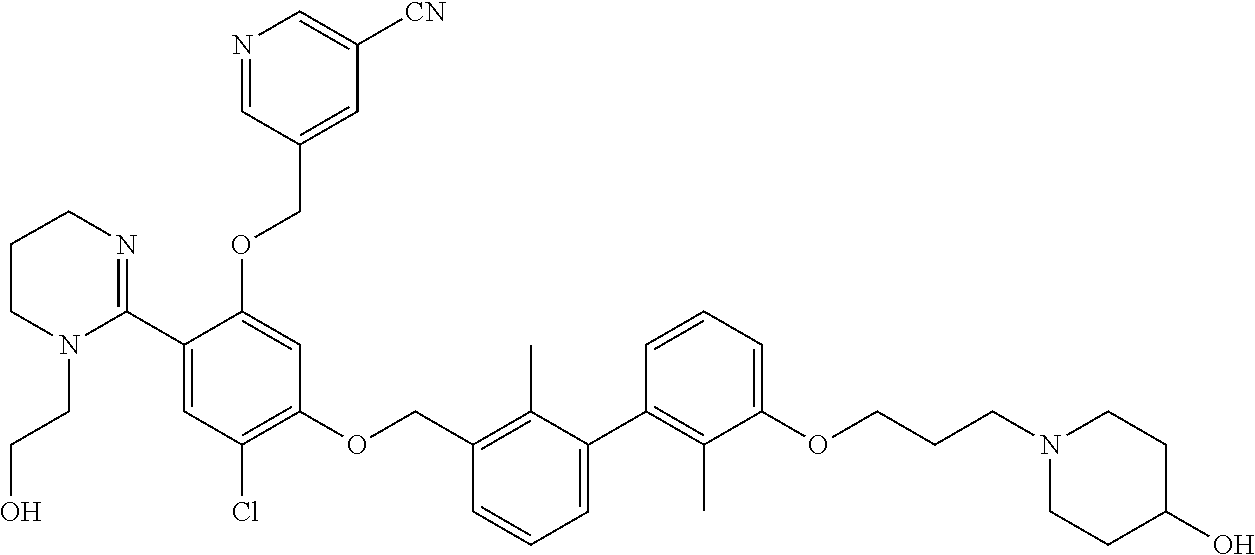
C1=CC=C(OCCCN2CCC(O)CC2)C(C)=C1C1=CC=CC(COC2=C(Cl)C=C(C3=NCCCN3CCO)C(OCC3=CC([CN])=CN=C3)=C2)=C1C
